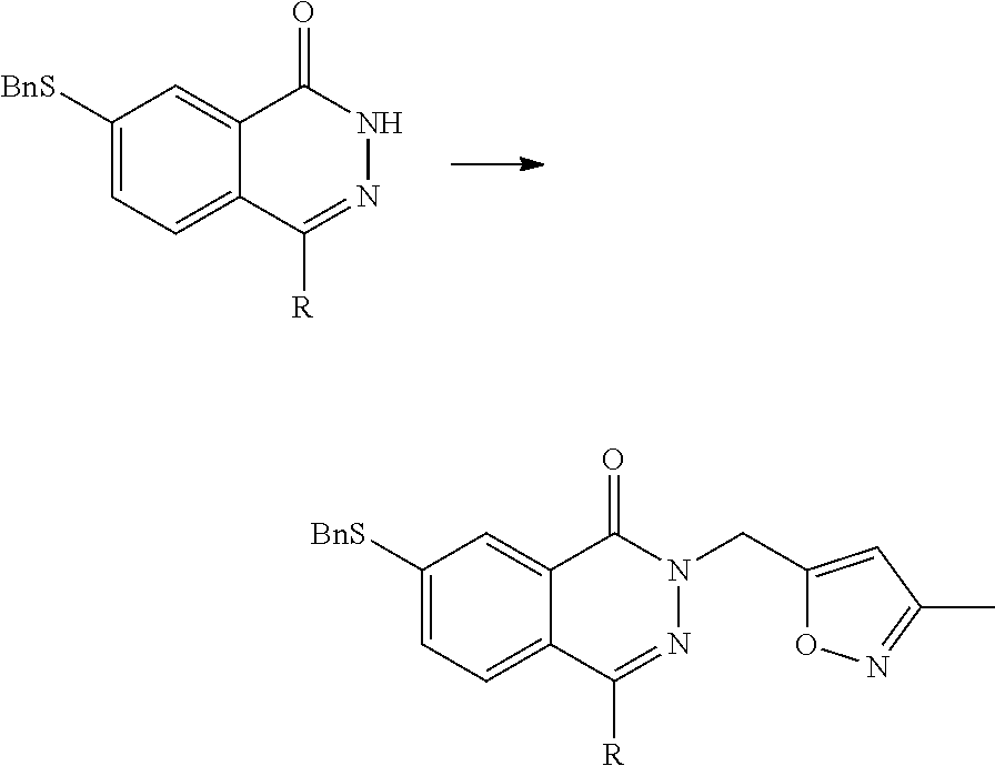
C12=CC([BnS])=CC=C1C([R])=NNC2=O.C12=CC([BnS])=CC=C1C([R])=NN(CC1=CC(C)=NO1)C2=O
